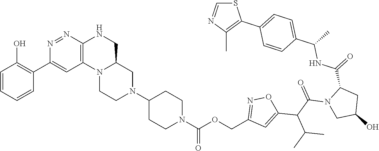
C1CN2C(CN1C1CCN(C(=O)OCC3=NOC(C(C(C)C)C(N4CC(O)CC4C(=O)NC(C4=CC=C(C5=C(C)N=CS5)C=C4)C)=O)=C3)CC1)CNC1=C2C=C(C2=C(O)C=CC=C2)N=N1
